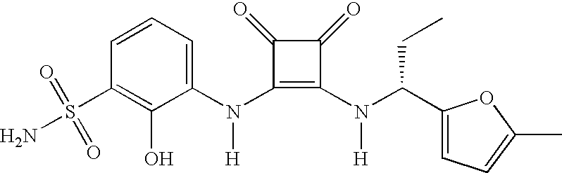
N(C1=C(N(C(C2=CC=C(C)O2)CC)[H])C(=O)C1=O)([H])C1=CC=CC(S(N)(=O)=O)=C1O
